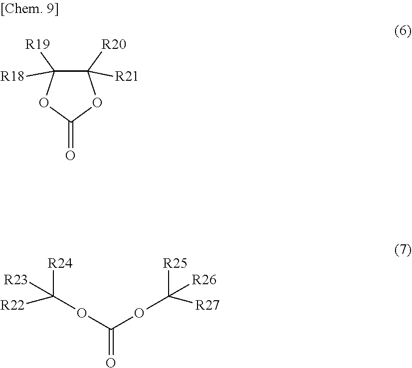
C1([R20])([R21])C([R19])([R18])OC(=O)O1.C(=O)(OC([R22])([R24])[R23])OC([R25])([R27])[R26]
